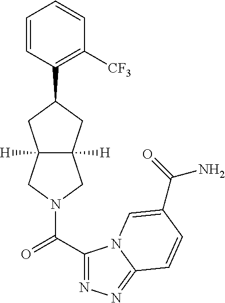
C1=CC(C2CC3([H])C([H])(C2)CN(C(C2=NN=C4N2C=C(C(=O)N)C=C4)=O)C3)=C([CF3])C=C1
